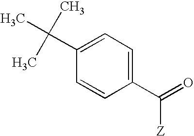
C(C1=CC=C(C(=O)[Z])C=C1)(C)(C)C
